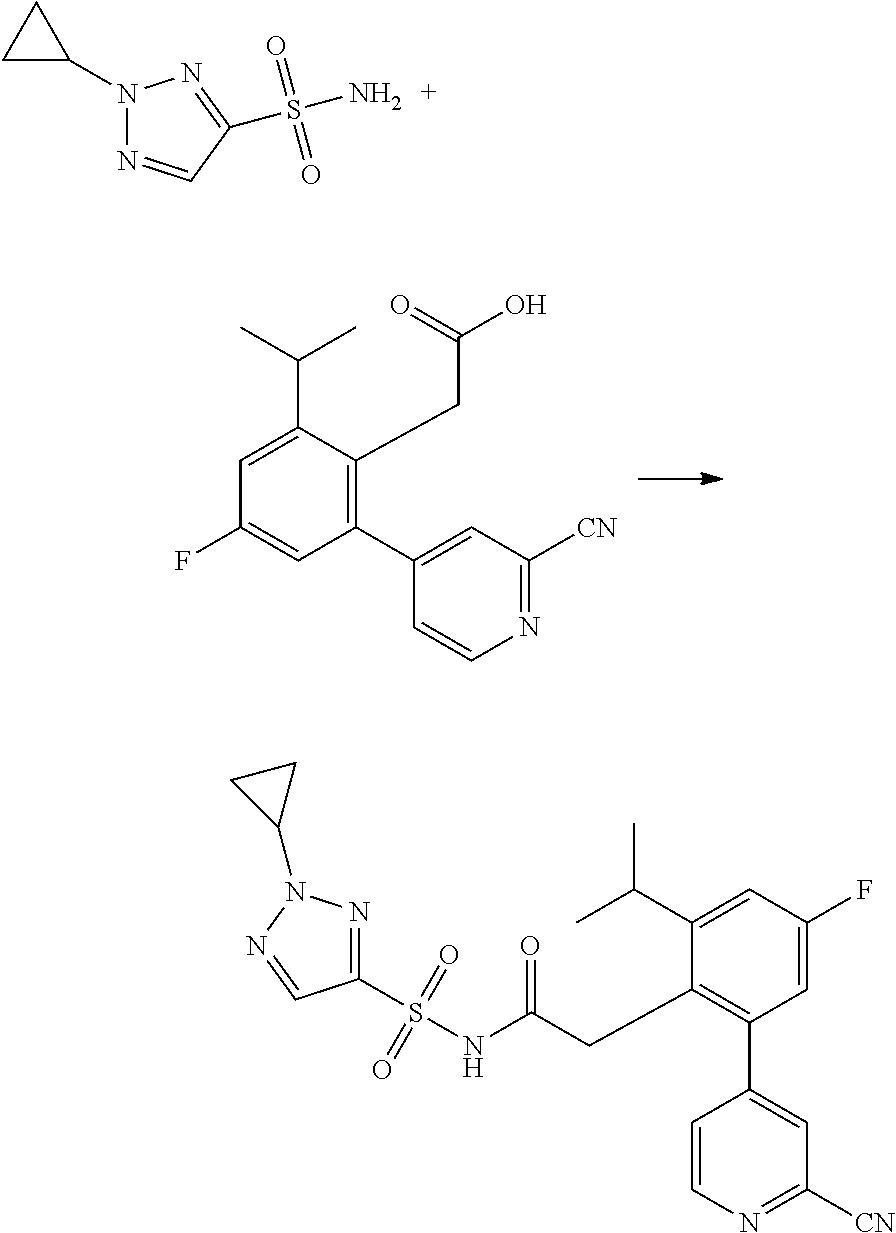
C1=C(C(C)C)C(CC(O)=O)=C(C2=CC([CN])=NC=C2)C=C1F.C1=C(F)C=C(C(C)C)C(CC(=O)NS(C2=NN(C3CC3)N=C2)(=O)=O)=C1C1=CC([CN])=NC=C1.N1(C2CC2)N=CC(S(N)(=O)=O)=N1
